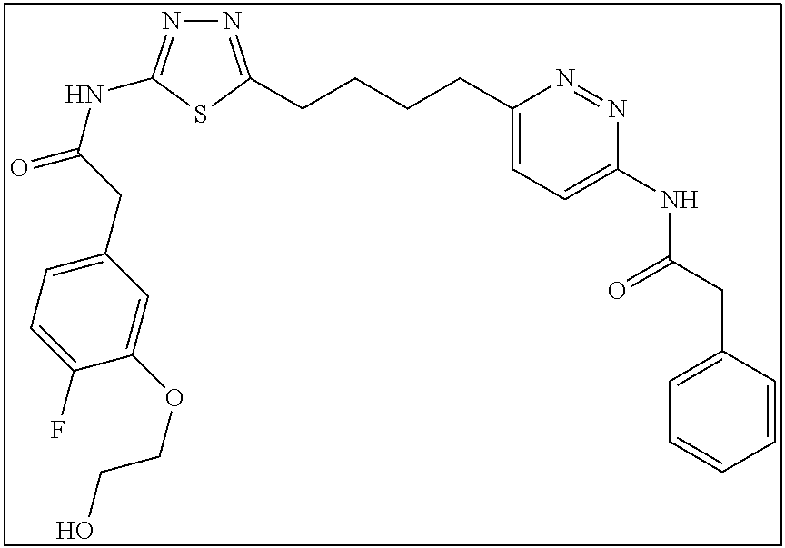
N1=C(CCCCC2=CC=C(NC(CC3=CC=CC=C3)=O)N=N2)SC(NC(=O)CC2=CC=C(F)C(OCCO)=C2)=N1
